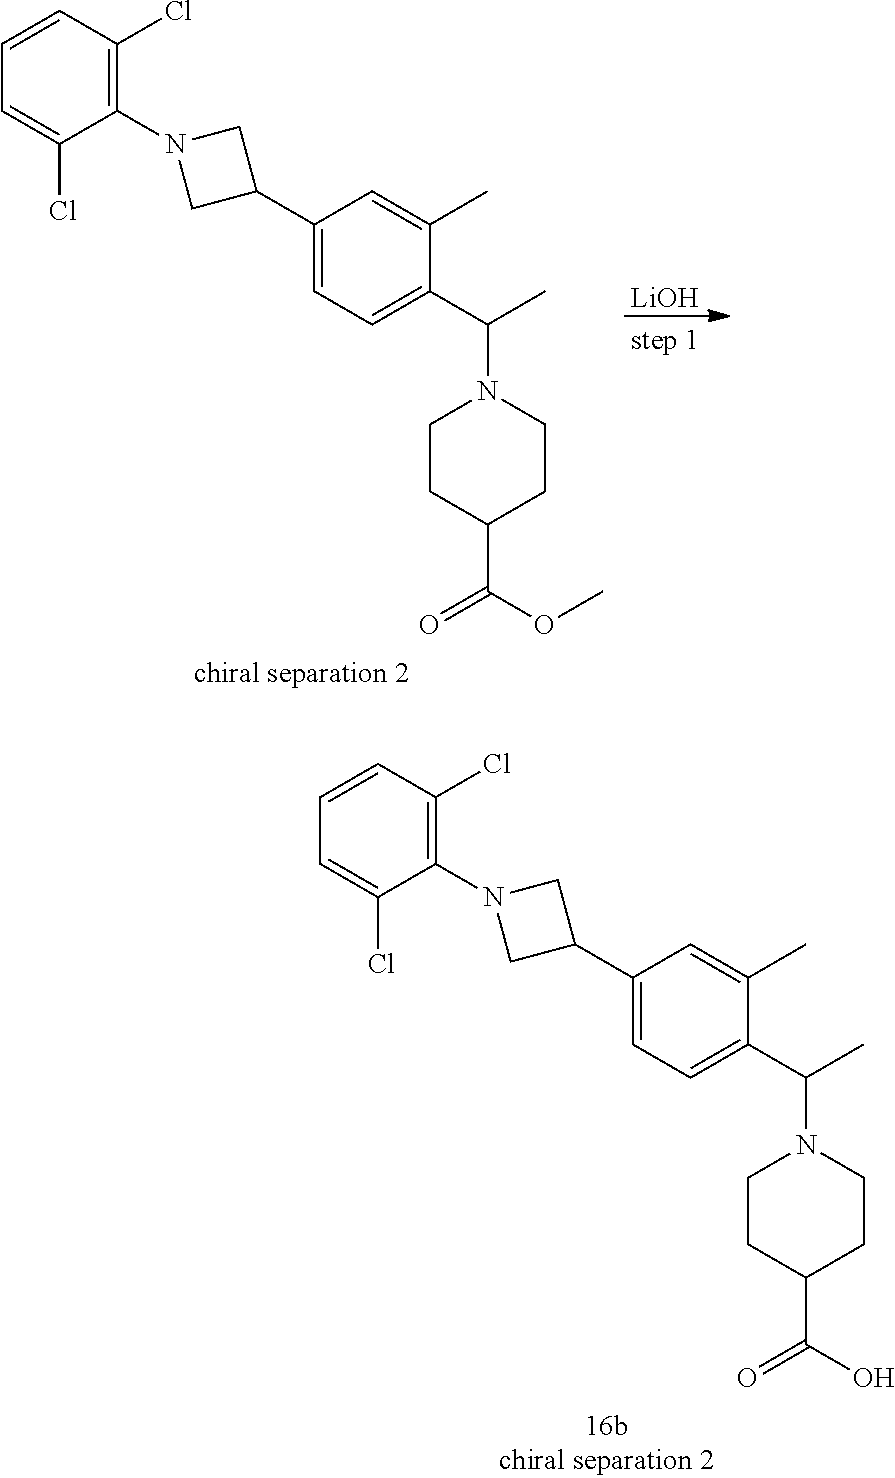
C1(C)=CC(C2CN(C3=C(Cl)C=CC=C3Cl)C2)=CC=C1C(C)N1CCC(C(OC)=O)CC1.[LiOH].C1(C)=CC(C2CN(C3=C(Cl)C=CC=C3Cl)C2)=CC=C1C(C)N1CCC(C(O)=O)CC1
